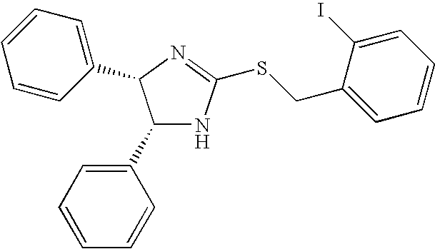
C1(C2=CC=CC=C2)NC(SCC2=CC=CC=C2I)=NC1C1=CC=CC=C1
